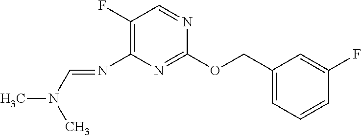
C1(OCC2=CC=CC(F)=C2)=NC(N=CN(C)C)=C(F)C=N1
